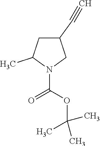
C1C(C#C)CN(C(=O)OC(C)(C)C)C1C
